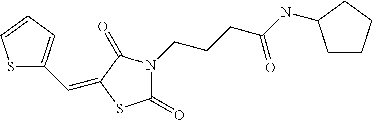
S1C(C=C2C(=O)N(CCCC(=O)NC3CCCC3)C(=O)S2)=CC=C1
